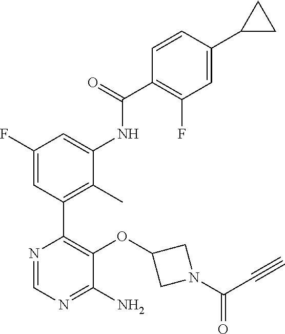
C1(OC2=C(C3=C(C)C(NC(C4=C(F)C=C(C5CC5)C=C4)=O)=CC(F)=C3)N=CN=C2N)CN(C(C#C)=O)C1
